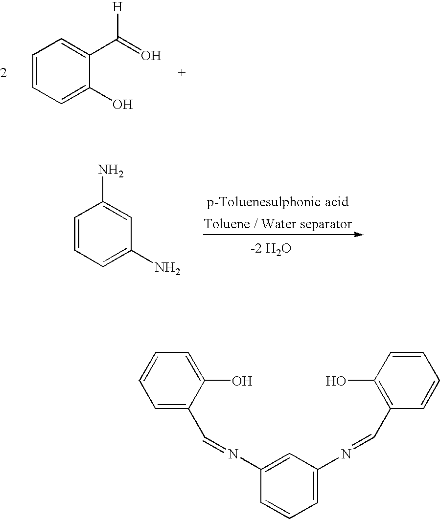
C1=CC=C(O)C(C(=O)[H])=C1.C1=CC=C(N)C=C1N.C1(N=CC2=CC=CC=C2O)=CC(N=CC2=C(O)C=CC=C2)=CC=C1
